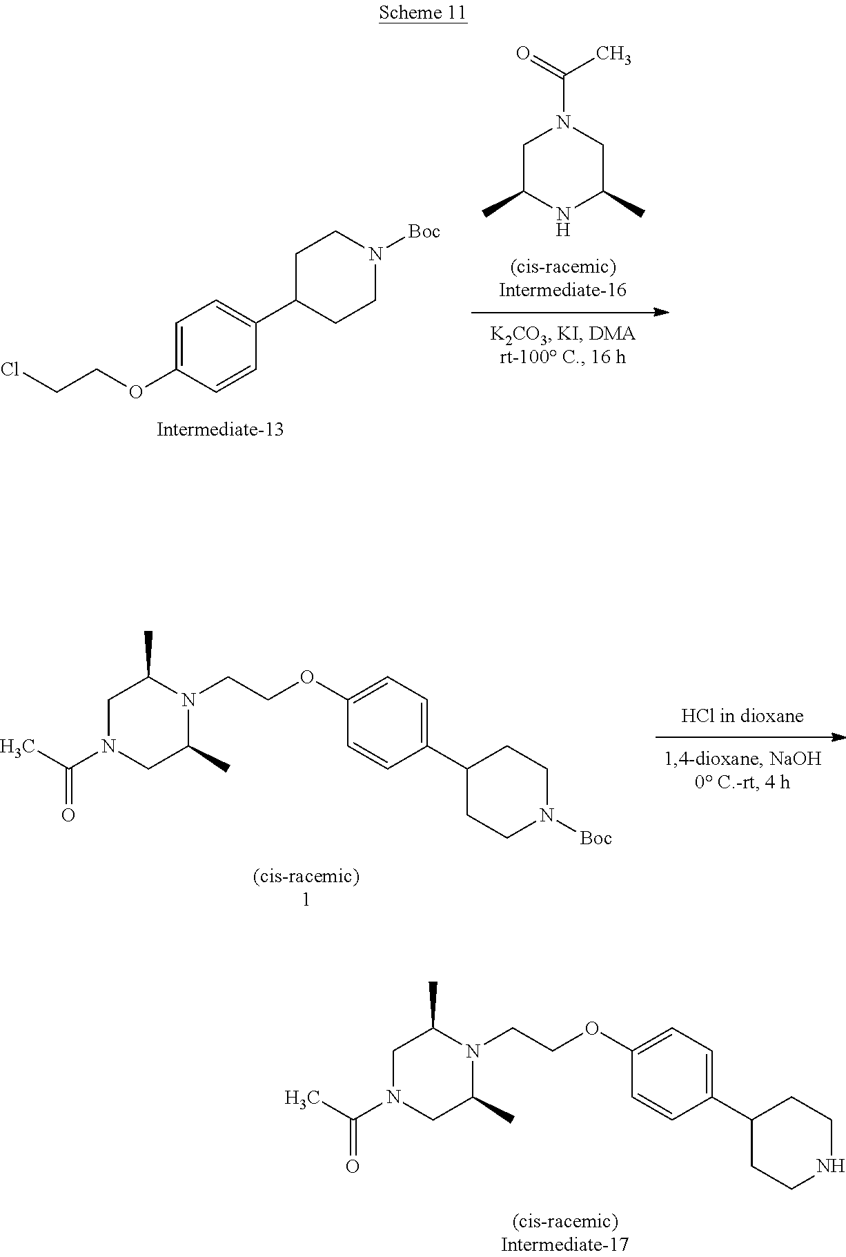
C1(C2=CC=C(OCCN3C(C)CN(C(=O)C)CC3C)C=C2)CCN([Boc])CC1.C1C(C)NC(C)CN1C(C)=O.C1(OCCCl)=CC=C(C2CCN([Boc])CC2)C=C1.C1(C2=CC=C(OCCN3C(C)CN(C(=O)C)CC3C)C=C2)CCNCC1
